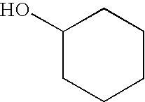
C1(O)CCCCC1
